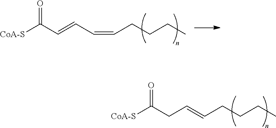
[CoA-S]C(C=CC=CCCCC)=O.[CoA-S]C(CC=CCCCC)=O
